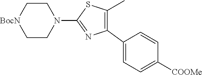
C1C[BocN]CCN1C1=NC(C2=CC=C([COOMe])C=C2)=C(C)S1
